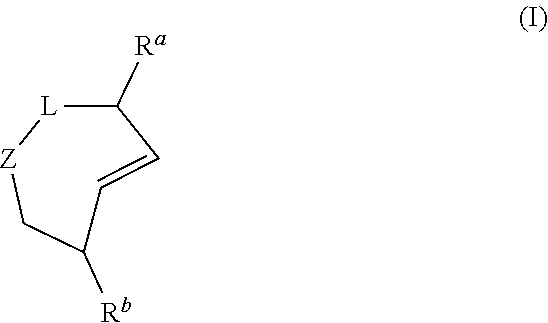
C1([Ra])[L][Z]CC([Rb])C=C1
